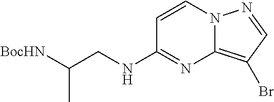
C12=C(Br)C=NN1C=CC(NCC([BocHN])C)=N2
